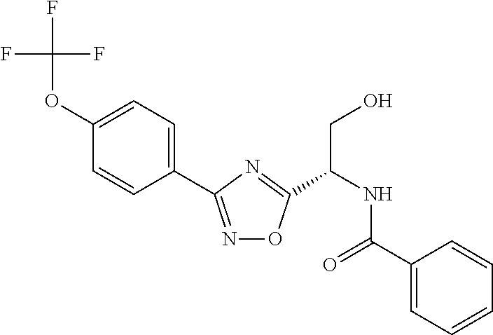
C1=C(OC(F)(F)F)C=CC(C2=NOC(C(CO)NC(=O)C3=CC=CC=C3)=N2)=C1
